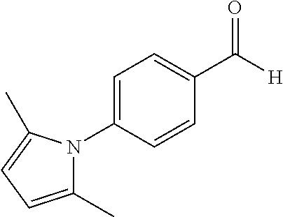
C1=C(N2C(C)=CC=C2C)C=CC(C([H])=O)=C1
